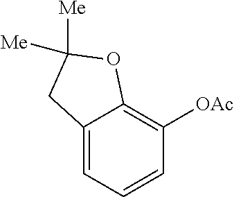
C12=CC=CC([OAc])=C1OC([Me])([Me])C2
